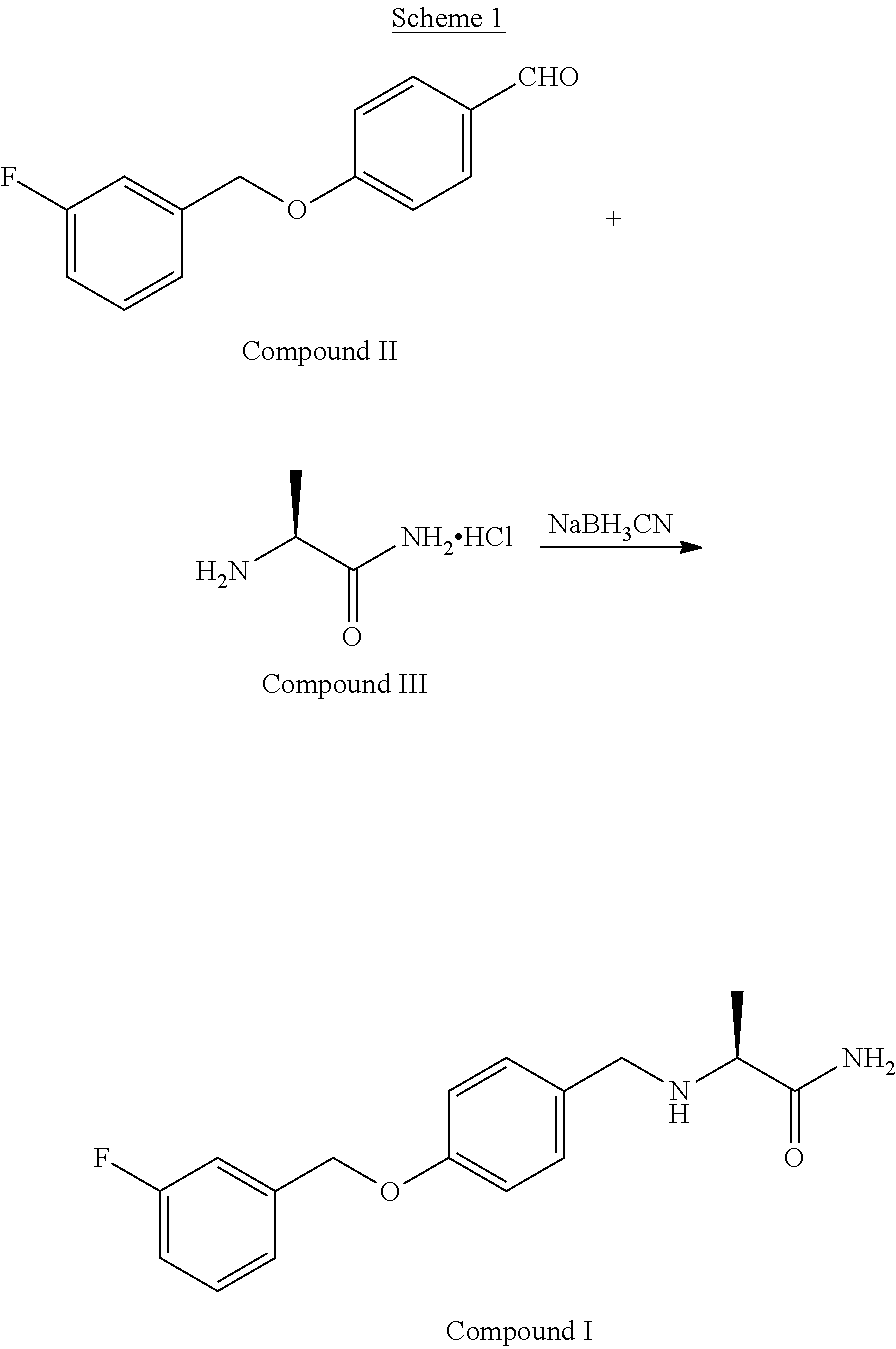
C1(F)=CC=CC(COC2=CC=C([CHO])C=C2)=C1.NC(C([NH2HCl])=O)C.[NaBH3CN].C1(F)=CC=CC(COC2=CC=C(CNC(C(N)=O)C)C=C2)=C1
